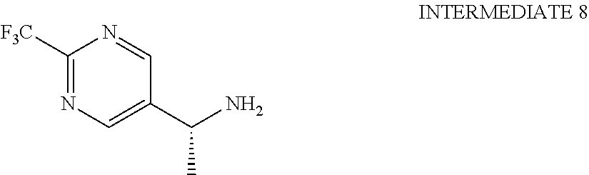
C1(C(N)C)=CN=C([F3C])N=C1
